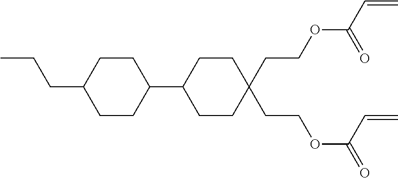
CCCC1CCC(C2CCC(CCOC(C=C)=O)(CCOC(=O)C=C)CC2)CC1
